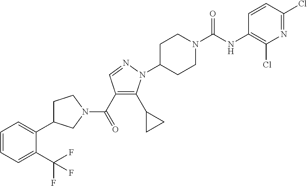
C(C1=C(C2CC2)N(C2CCN(C(=O)NC3=C(Cl)N=C(Cl)C=C3)CC2)N=C1)(=O)N1CC(C2=CC=CC=C2C(F)(F)F)CC1
